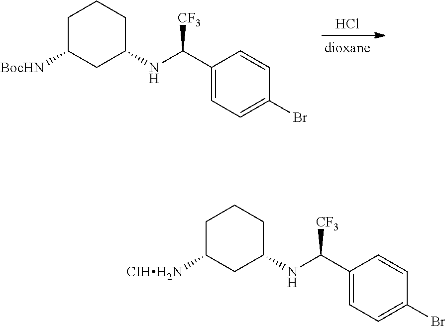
Cl.C1C([BocHN])CC(NC(C2=CC=C(Br)C=C2)[CF3])CC1.C1C([CIHH2N])CC(NC(C2=CC=C(Br)C=C2)[CF3])CC1
